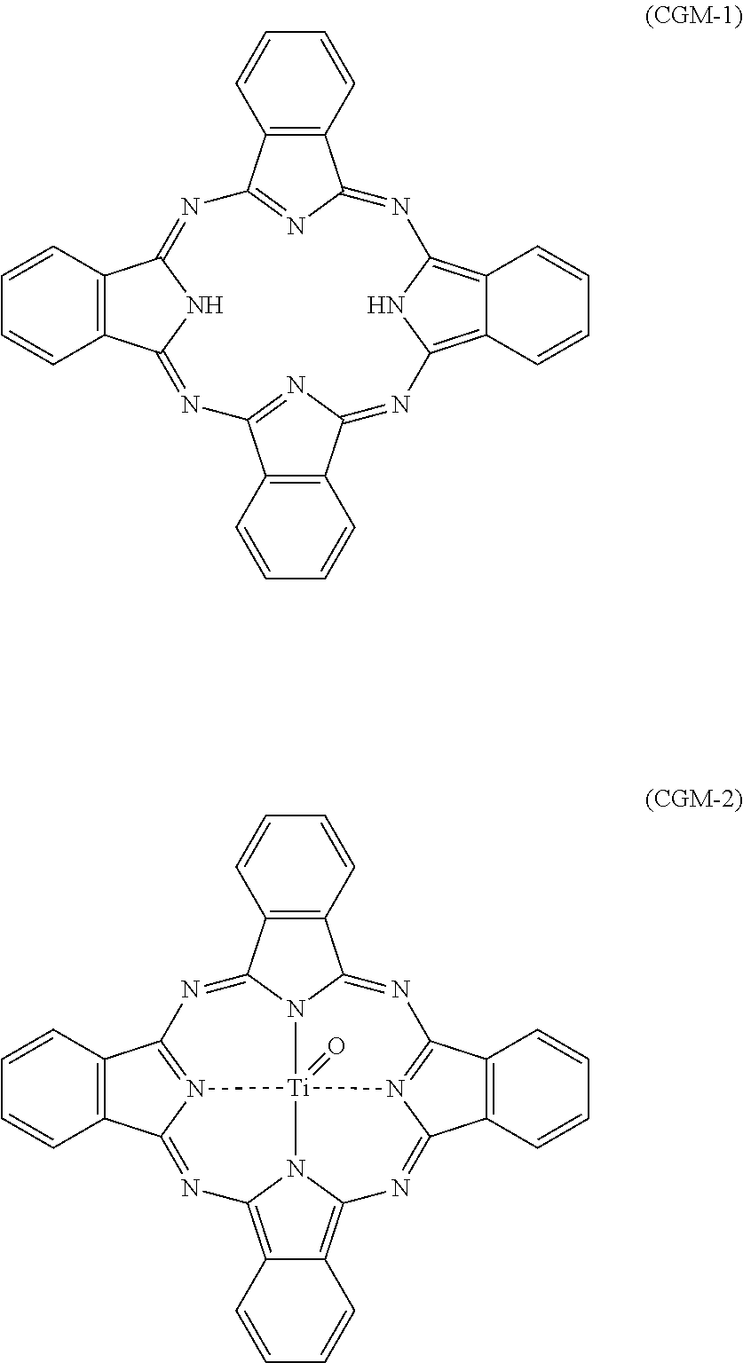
C12=C(C=CC=C1)C1=NC3=C4C(=C(N3)N=C3C5=C(C=CC=C5)C(=N3)N=C3C5=C(C(=NC2=N1)N3)C=CC=C5)C=CC=C4.C12=C(C=CC=C1)C1=NC3=N4C(=NC5=C6C(=C7N5[Ti]45(=O)N1C2=NC1=N5C(=N7)C2=C1C=CC=C2)C=CC=C6)C1=C3C=CC=C1
